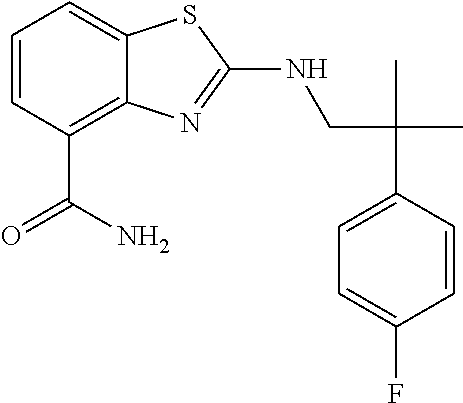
C(CNC1=NC2=C(C(N)=O)C=CC=C2S1)(C1=CC=C(F)C=C1)(C)C
